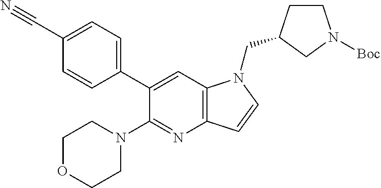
C1(C#N)=CC=C(C2=CC3=C(N=C2N2CCOCC2)C=CN3CC2CCN([Boc])C2)C=C1
